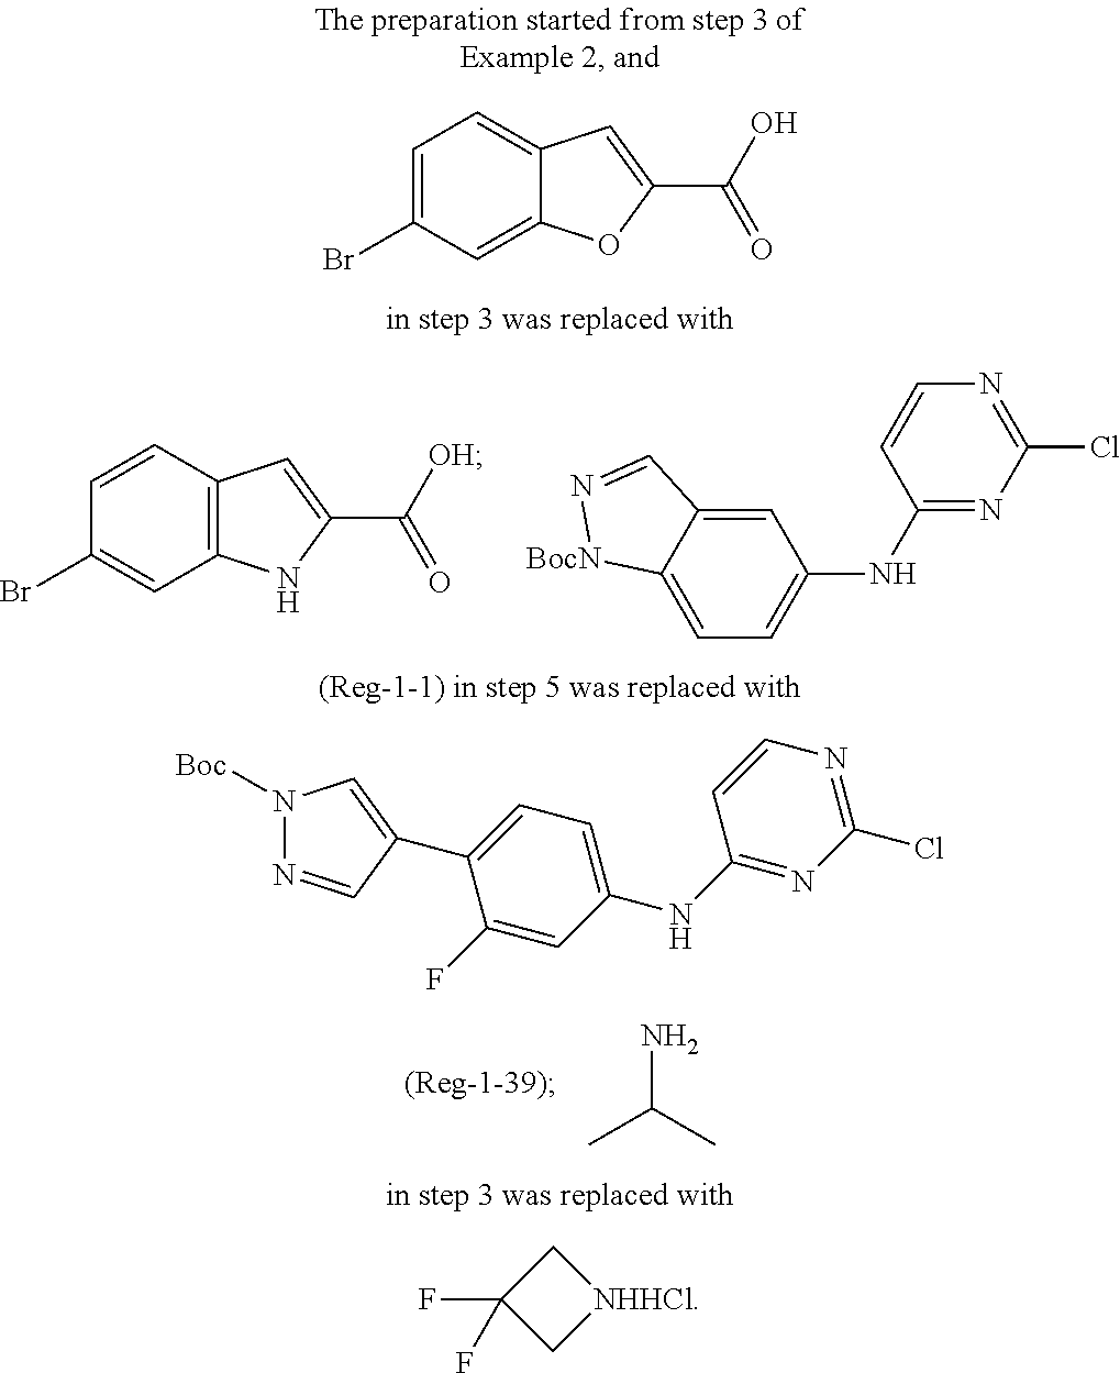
NC(C)C.C12=C(C=CC(Br)=C1)C=C(C([OH])=O)N2.C1(NC2=CC=C3C(=C2)C=N[BocN]3)=NC(Cl)=NC=C1.C12=CC(Br)=CC=C1C=C(C(O)=O)O2.C1(NC2=CC=C(C3=CN([Boc])N=C3)C(F)=C2)=NC(Cl)=NC=C1.C1(F)(F)C[NHHCl]C1
